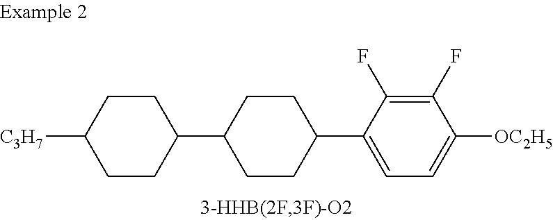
C1CC(C2CCC([C3H7])CC2)CCC1C1=CC=C([OC2H5])C(F)=C1F
